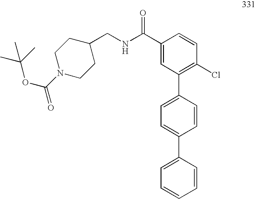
C1(C(NCC2CCN(C(OC(C)(C)C)=O)CC2)=O)=CC(C2=CC=C(C3=CC=CC=C3)C=C2)=C(Cl)C=C1
